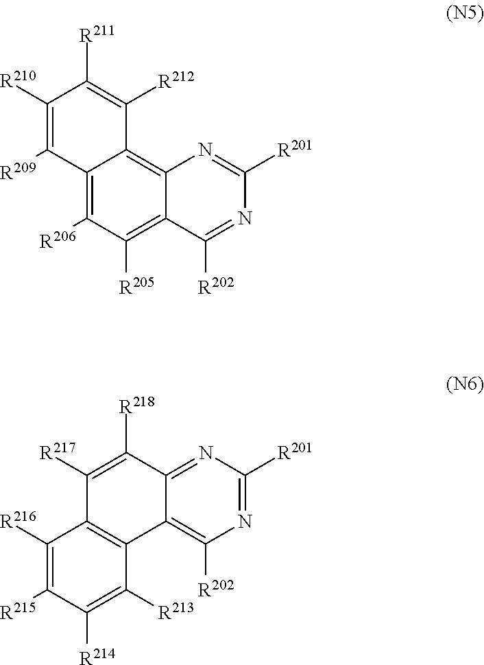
C12=C([R206])C([R205])=C3C(=C1C([R212])=C([R211])C([R210])=C2[R209])N=C([R201])N=C3[R202].N1=C([R201])N=C2C(=C1[R202])C1=C(C([R217])=C2[R218])C([R216])=C([R215])C([R214])=C1[R213]
